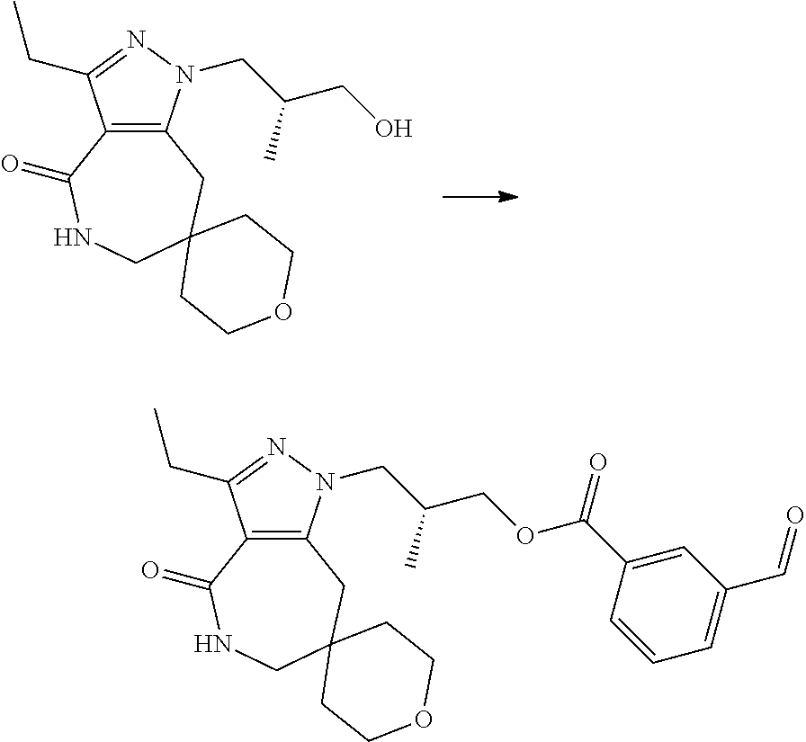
C12=C(N(CC(CO)C)N=C1CC)CC1(CNC2=O)CCOCC1.C12=C(N(CC(COC(C3=CC(C=O)=CC=C3)=O)C)N=C1CC)CC1(CNC2=O)CCOCC1
